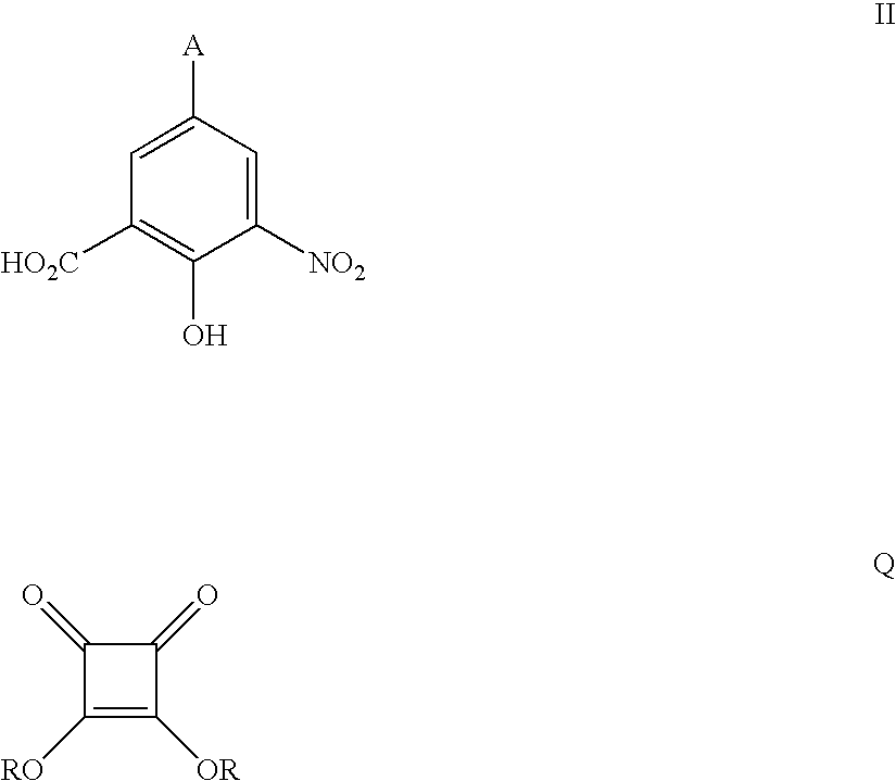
C1([NO2])=CC([A])=CC([HO2C])=C1O.C1(=O)C([RO])=C([OR])C1=O
